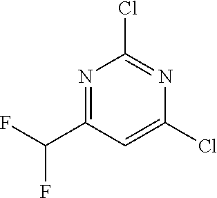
N1=C(C(F)F)C=C(Cl)N=C1Cl
